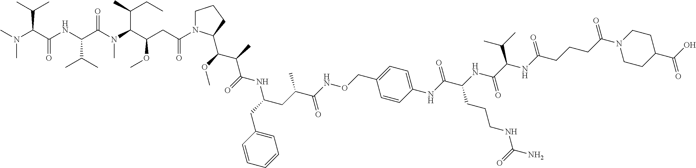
C1=CC=CC=C1CC(NC(C(C)C(OC)C1N(C(CC(C(N(C(C(NC(C(N(C)C)C(C)C)=O)C(C)C)=O)C)C(C)CC)OC)=O)CCC1)=O)CC(C(NOCC1=CC=C(NC(C(NC(C(C(C)C)NC(CCCC(N2CCC(C(O)=O)CC2)=O)=O)=O)CCCNC(N)=O)=O)C=C1)=O)C
